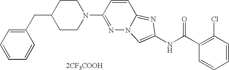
[2CF3COOH].C1=CC=CC(Cl)=C1C(NC1=CN2N=C(N3CCC(CC4=CC=CC=C4)CC3)C=CC2=N1)=O
